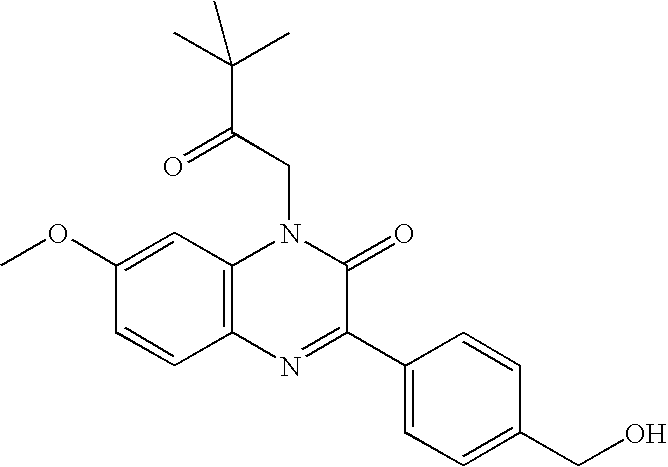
C1(OC)=CC2=C(C=C1)N=C(C1=CC=C(CO)C=C1)C(=O)N2CC(C(C)(C)C)=O
